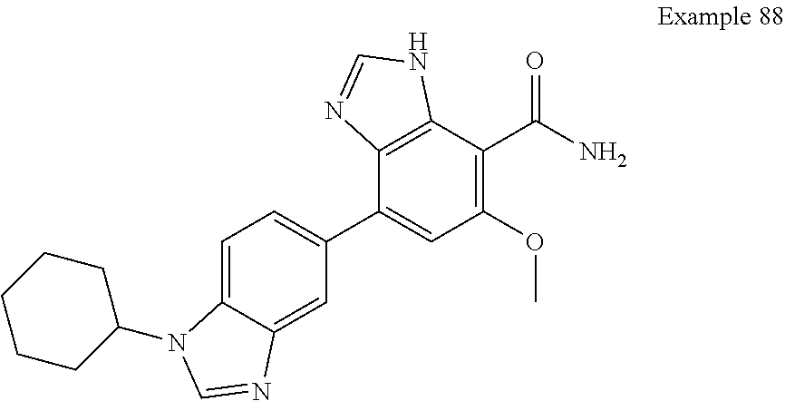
C1(C2=CC(OC)=C(C(N)=O)C3=C2N=CN3)=CC=C2C(=C1)N=CN2C1CCCCC1
